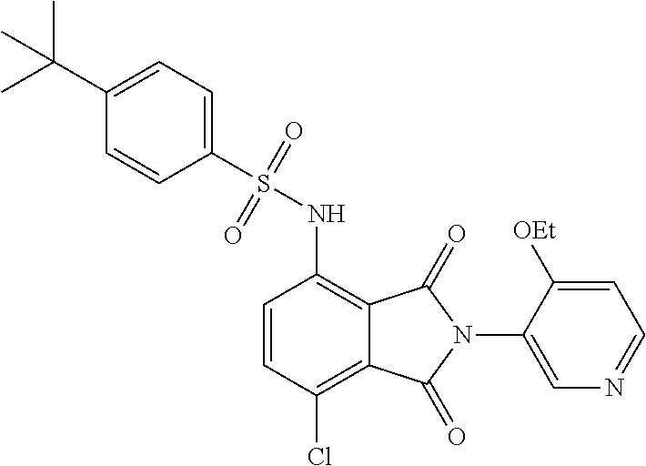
C1=CC(Cl)=C2C(=C1NS(C1=CC=C(C(C)(C)C)C=C1)(=O)=O)C(=O)N(C1=CN=CC=C1[OEt])C2=O
